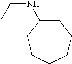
C(NC1CCCCCC1)C
